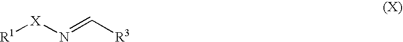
[R1][X]N=C[R3]
